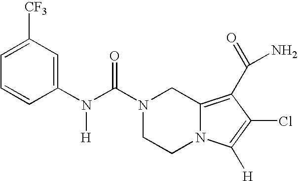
N(C(N1CCN2C(=C(C(=O)N)C(Cl)=C2[H])C1)=O)([H])C1=CC([CF3])=CC=C1
